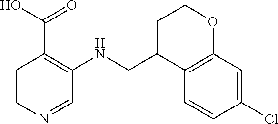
C1=CN=CC(NCC2C3=C(OCC2)C=C(Cl)C=C3)=C1C(=O)O
